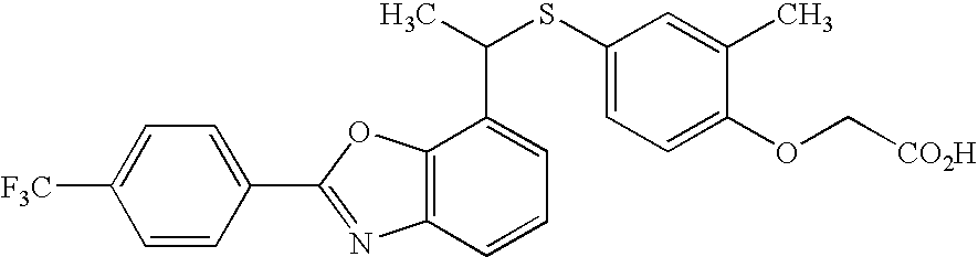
C1=C(C2=NC3=C(O2)C(C(SC2=CC=C(OC[CO2H])C(C)=C2)C)=CC=C3)C=CC([F3C])=C1
